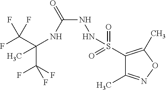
C(C(F)(F)F)(NC(NNS(C1=C(C)ON=C1C)(=O)=O)=O)(C)C(F)(F)F
